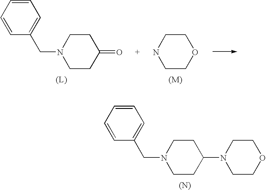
C1(CN2CCC(=O)CC2)=CC=CC=C1.N1CCOCC1.C1(CN2CCC(N3CCOCC3)CC2)=CC=CC=C1.[(N)]
